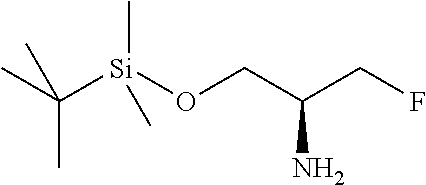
C(C)(C)([Si](OCC(CF)N)(C)C)C
